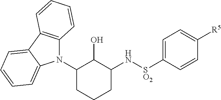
C1(N2C3=C(C4=CC=CC=C24)C=CC=C3)CCCC(N[S O2]C2=CC=C([R5])C=C2)C1O
